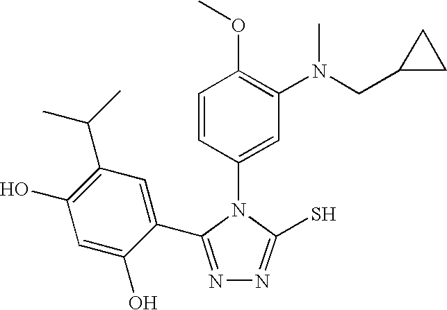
C1(C2=NN=C(S)N2C2=CC(N(CC3CC3)C)=C(OC)C=C2)=CC(C(C)C)=C(O)C=C1O
